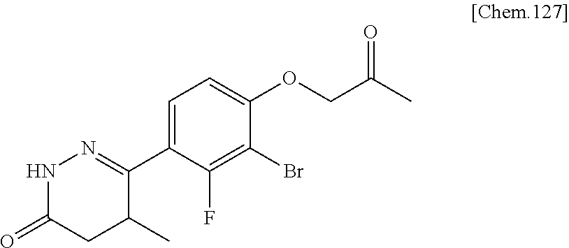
C1(C2=NNC(=O)CC2C)=CC=C(OCC(C)=O)C(Br)=C1F
